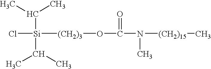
O(C(=O)N(C)[(CH2)15]C)[(CH2)3][Si](C(C)C)(C(C)C)Cl
